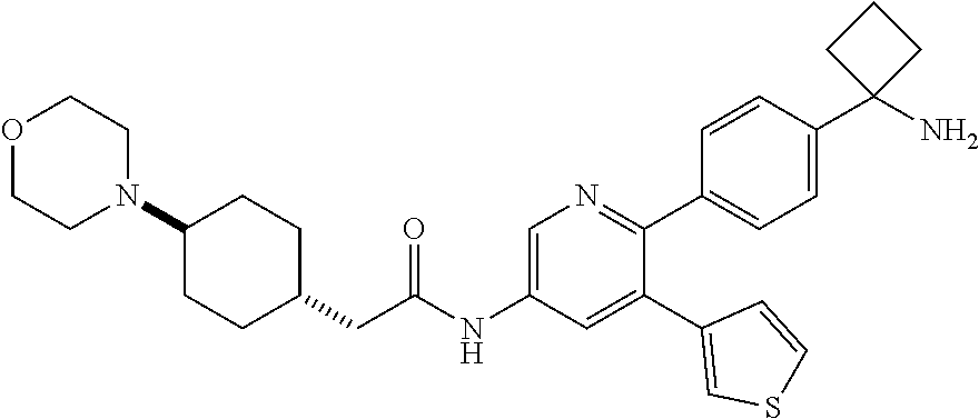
O1CCN(C2CCC(CC(NC3=CN=C(C4=CC=C(C5(N)CCC5)C=C4)C(C4=CSC=C4)=C3)=O)CC2)CC1
